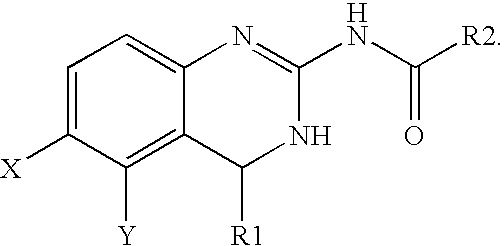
C12=C([Y])C([X])=CC=C1N=C(NC(=O)[R2])NC2[R1]
